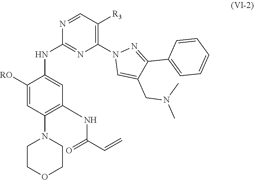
C1([RO])=CC(N2CCOCC2)=C(NC(=O)C=C)C=C1NC1=NC(N2C=C(CN(C)C)C(C3=CC=CC=C3)=N2)=C([R3])C=N1
